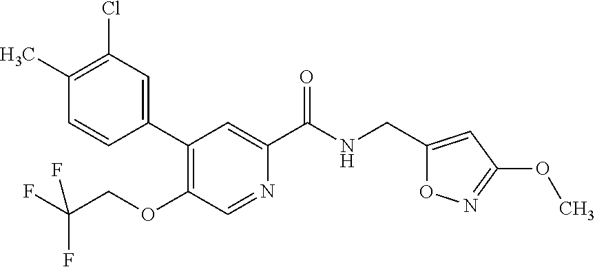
C1(C)=C(Cl)C=C(C2=C(OCC(F)(F)F)C=NC(C(NCC3=CC(OC)=NO3)=O)=C2)C=C1
